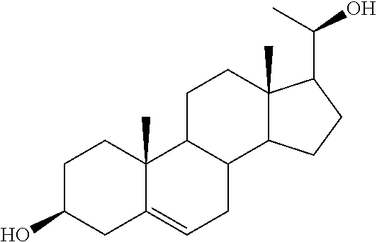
C1C(O)CC2=CCC3C(C2(C)C1)CCC1(C)C3CCC1C(C)O
